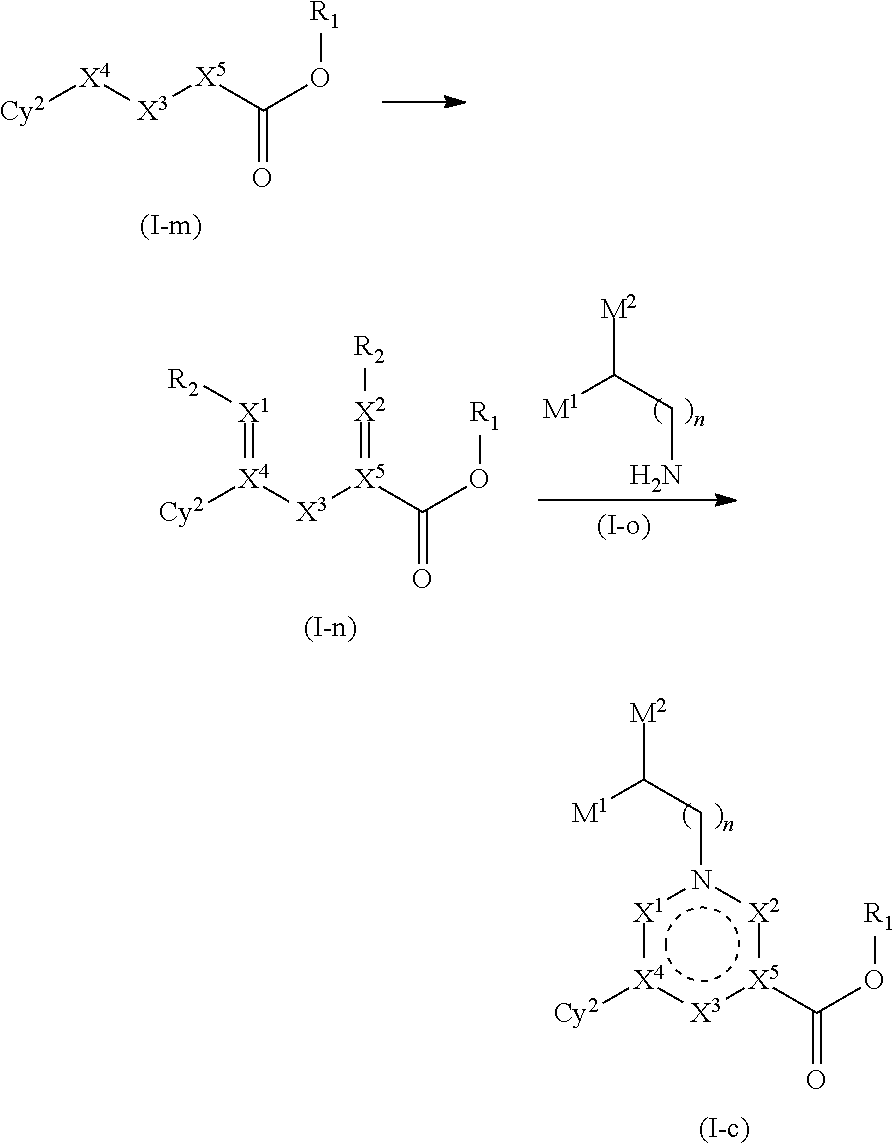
[M1]C(Cn1[X1]:[X4]([Cy2]):[X3]:[X5](C(O[R1])=O):[X2]1)[M2].O(C([X5][X3][X4][Cy2])=O)[R1].O(C([X5]([X3][X4]([Cy2])=[X1][R2])=[X2][R2])=O)[R1].[M1]C(CN)[M2]
